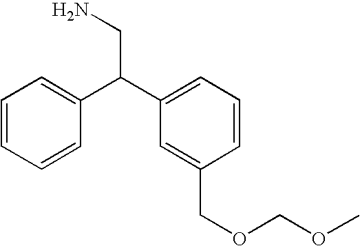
C1=CC=CC(C(C2=CC=CC(COCOC)=C2)CN)=C1
